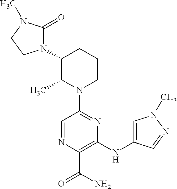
N1(C2C(C)N(C3=NC(NC4=CN(C)N=C4)=C(C(=O)N)N=C3)CCC2)C(=O)N(C)CC1
